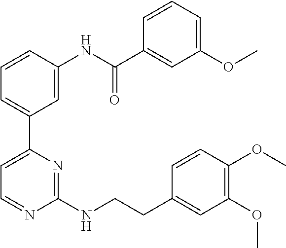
C1=CC(NC(C2=CC(OC)=CC=C2)=O)=CC(C2=CC=NC(NCCC3=CC(OC)=C(OC)C=C3)=N2)=C1
